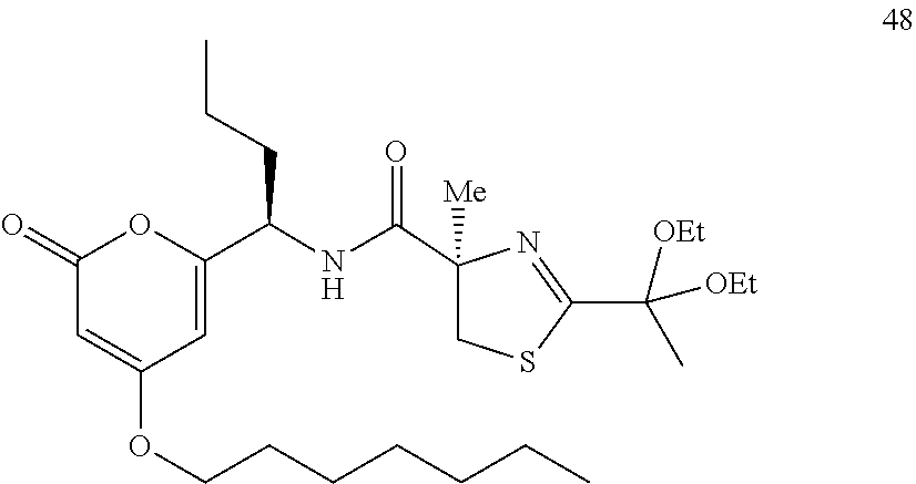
C1(C(C)([OEt])[OEt])=NC(C(NC(C2=CC(OCCCCCCC)=CC(=O)O2)CCC)=O)([Me])CS1
